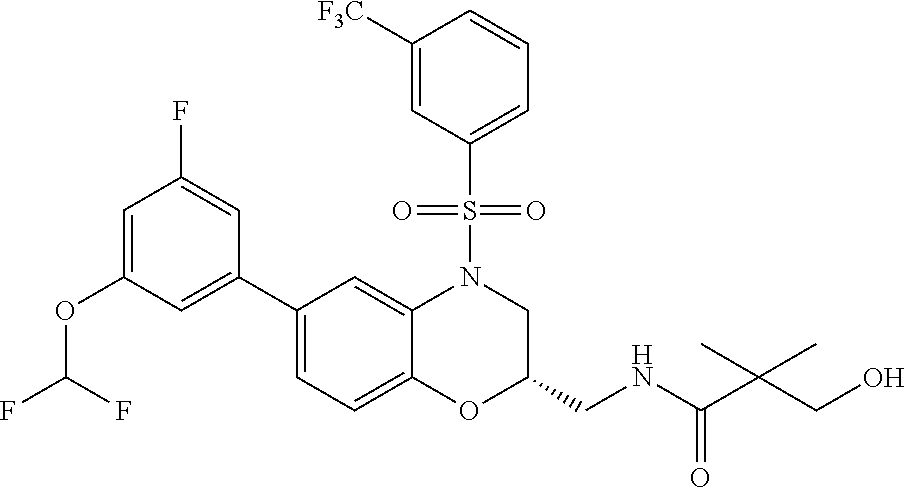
C1=C(OC(F)F)C=C(C2=CC=C3C(=C2)N(S(C2=CC=CC([F3C])=C2)(=O)=O)CC(CNC(C(CO)(C)C)=O)O3)C=C1F
